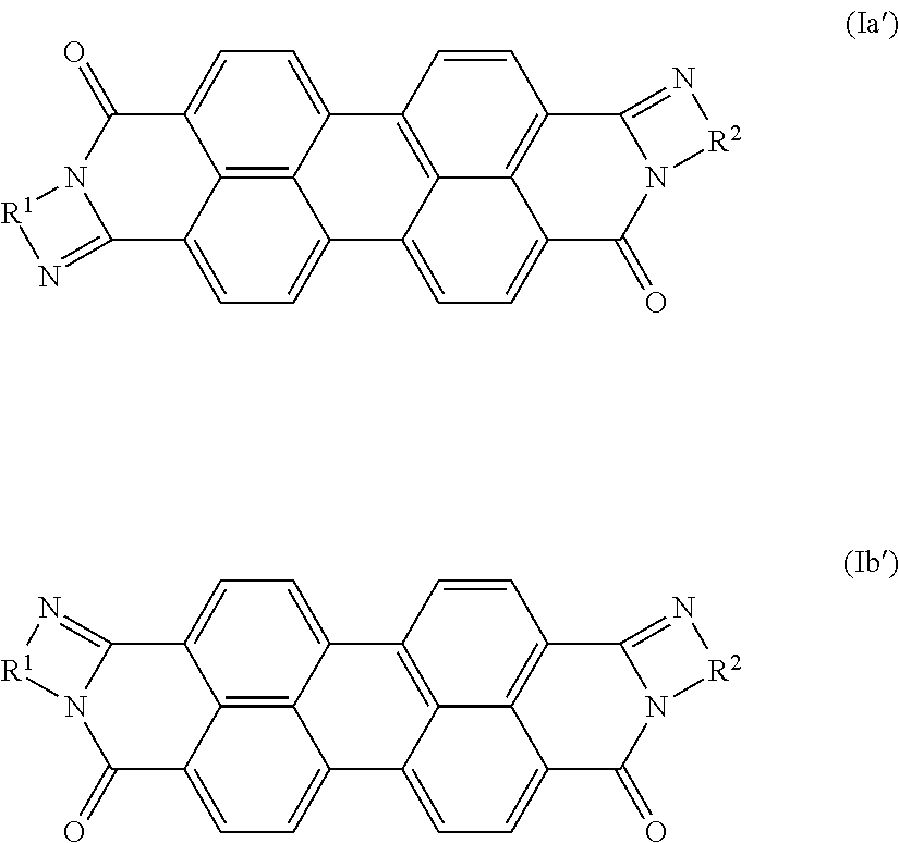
C12=CC=C3C4=C1C(=CC=C4C1=CC=C4C5=C(C=CC3=C15)C1=N[R2]N1C4=O)C1=N[R1]N1C2=O.C12=CC=C3C4=C1C(=CC=C4C1=CC=C4C5=C(C=CC3=C15)C1=N[R2]N1C4=O)C(=O)N1C2=N[R1]1
